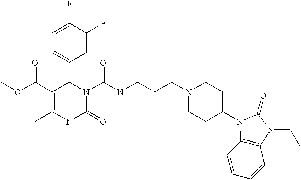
C1(F)=CC=C(C2C(C(=O)OC)=C(C)NC(=O)N2C(=O)NCCCN2CCC(N3C4=C(C=CC=C4)N(CC)C3=O)CC2)C=C1F
